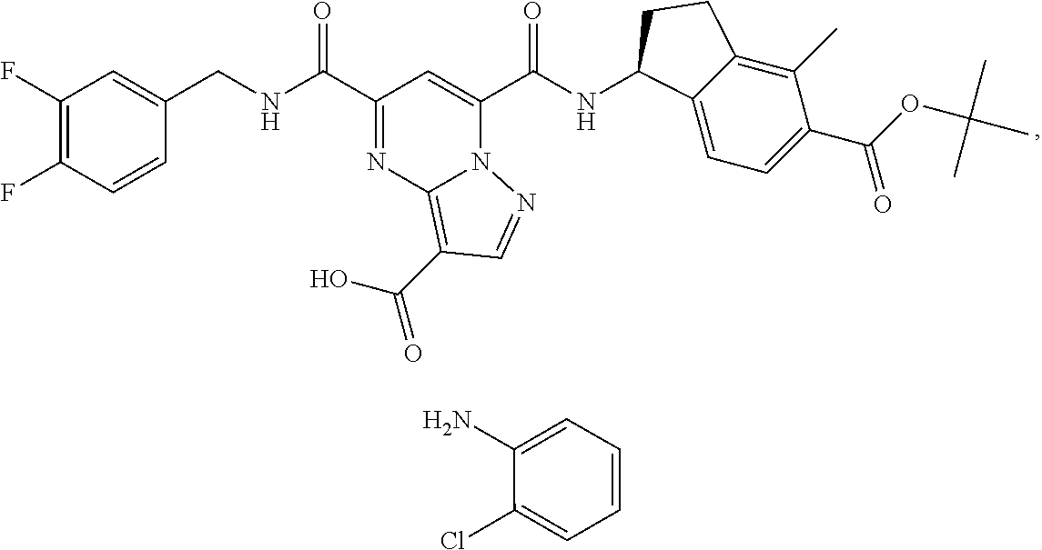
C1(F)=C(F)C=CC(CNC(C2=NC3=C(C(O)=O)C=NN3C(C(NC3C4=CC=C(C(OC(C)(C)C)=O)C(C)=C4CC3)=O)=C2)=O)=C1.C1(N)=CC=CC=C1Cl
